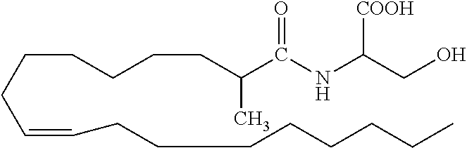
C(C(NC(CO)[COOH])=O)(CCCCCCC=CCCCCCCCC)C
